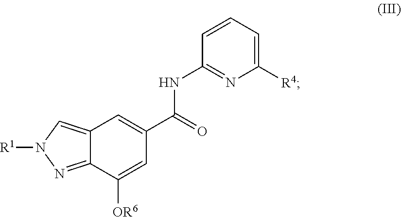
C12=CN([R1])N=C1C([OR6])=CC(C(=O)NC1=NC([R4])=CC=C1)=C2
